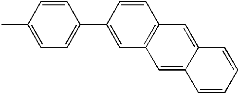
C1=CC(C)=CC=C1C1=CC2=C(C=C1)C=C1C(=C2)C=CC=C1
